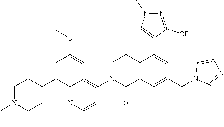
C12=C(C=C(CN3C=NC=C3)C=C1C1=CN(C)N=C1[CF3])C(=O)N(C1=C3C(=NC(C)=C1)C(C1CCN(C)CC1)=CC(OC)=C3)CC2
